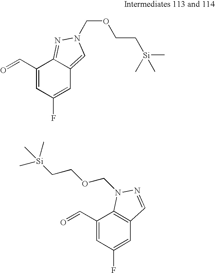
C1(C=O)=CC(F)=CC2=CN(COCC[Si](C)(C)C)N=C12.C1(C=O)=CC(F)=CC2=C1N(COCC[Si](C)(C)C)N=C2
